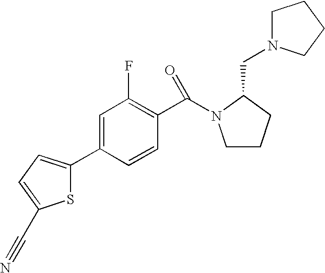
C1=C(C2=CC=C(C#N)S2)C=CC(C(=O)N2CCCC2CN2CCCC2)=C1F
